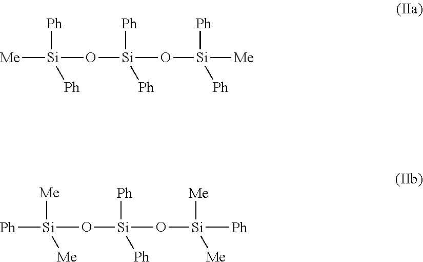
[Me][Si]([Ph])([Ph])O[Si](O[Si]([Me])([Ph])[Ph])([Ph])[Ph].[Ph][Si]([Me])([Me])O[Si](O[Si]([Ph])([Me])[Me])([Ph])[Ph]
